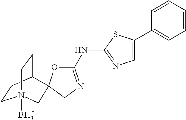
C1CC2CC[N+]1(B)CC21OC(NC2=NC=C(C3=CC=CC=C3)S2)=NC1
